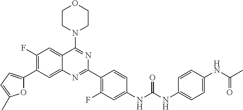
O1C(C2=C(F)C=C3C(=C2)N=C(C2=C(F)C=C(NC(NC4=CC=C(NC(C)=O)C=C4)=O)C=C2)N=C3N2CCOCC2)=CC=C1C
